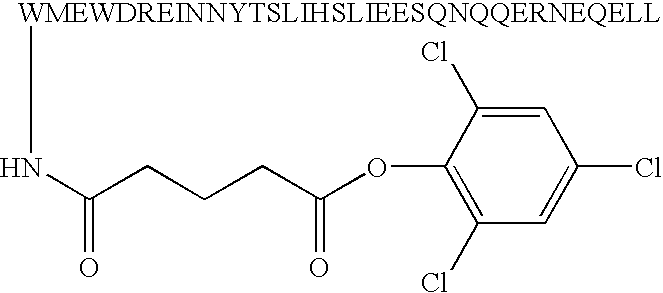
N(C(CCCC(OC1=C(Cl)C=C(Cl)C=C1Cl)=O)=O)[WMEWDREINNYTSLIHSLIEESQNQQERNEQELL]
